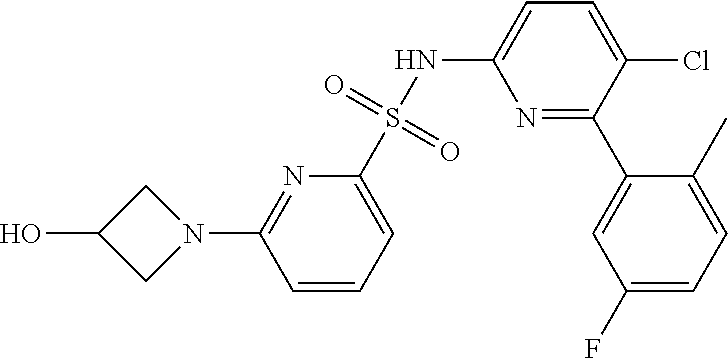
C1C(O)CN1C1=NC(S(NC2=CC=C(Cl)C(C3=CC(F)=CC=C3C)=N2)(=O)=O)=CC=C1
